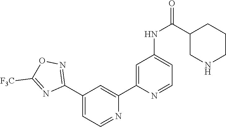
C1(C2=NOC([F3C])=N2)=CC=NC(C2=CC(NC(=O)C3CNCCC3)=CC=N2)=C1
